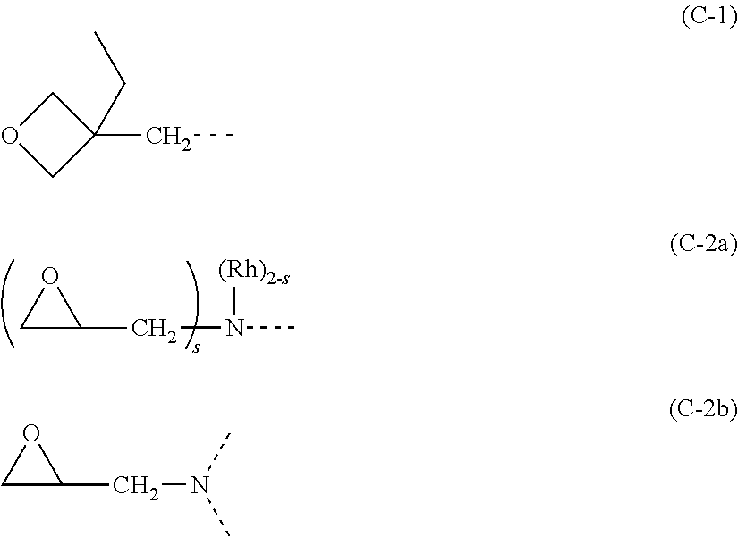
C1C(CN(C)[(Rh)2-s])O1.C1C(CN(C)C)O1.C1OCC1(CC)CC
